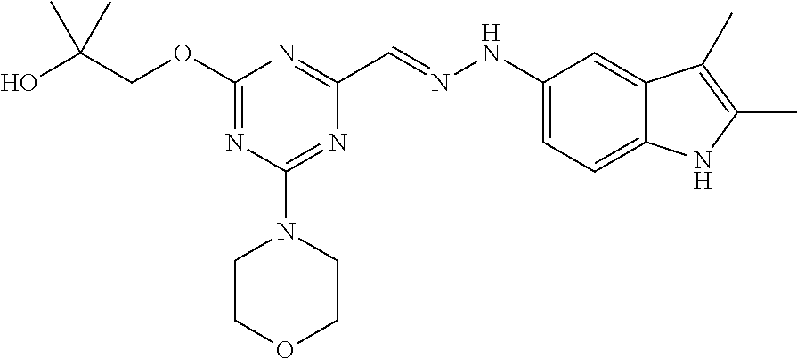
OC(COC1=NC(N2CCOCC2)=NC(C=NNC2=CC=C3C(=C2)C(C)=C(C)N3)=N1)(C)C
